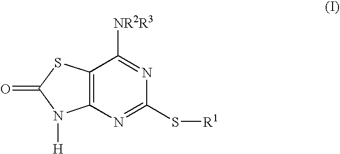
C12=C(N=C(S[R1])N=C1[NR2R3])N([H])C(=O)S2
